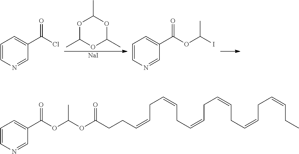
C1=CN=CC(C(Cl)=O)=C1.C1=CN=CC(C(OC(I)C)=O)=C1.O1C(C)OC(C)OC1C.[NaI].C1=CN=CC(C(OC(OC(CCC=CCC=CCC=CCC=CCC=CCC=CCC)=O)C)=O)=C1
